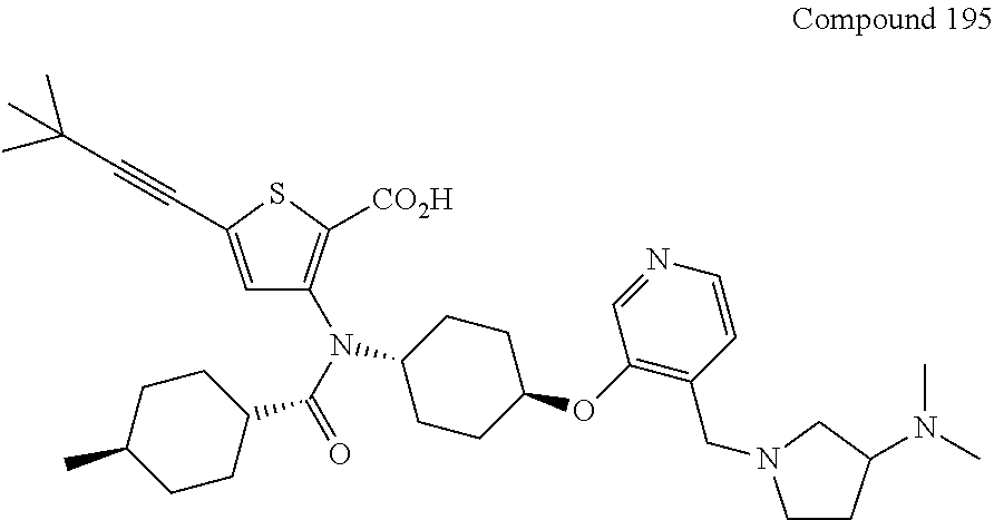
C1=CN=CC(OC2CCC(N(C3=C([CO2H])SC(C#CC(C)(C)C)=C3)C(C3CCC(C)CC3)=O)CC2)=C1CN1CCC(N(C)C)C1
